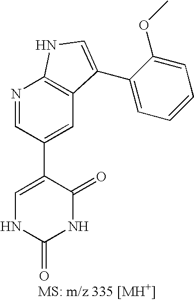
C1=C(C2=CC3=C(N=C2)NC=C3C2=CC=CC=C2OC)C(=O)NC(=O)N1
